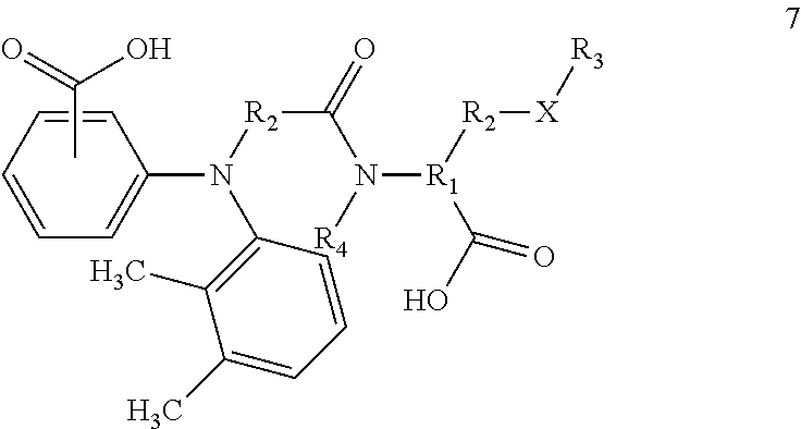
C(C)(=O)O.C1=CC=C(N([R2]C(=O)N([R4])[R1](C(O)=O)[R2][X][R3])C2=C(C)C(C)=CC=C2)C=C1
